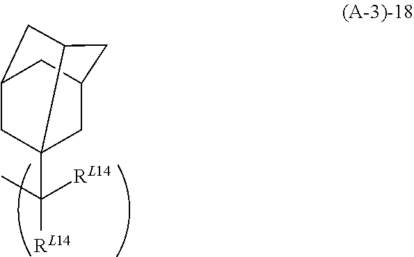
C([RL14])(C)([RL14])C12CC3CC1CC(C2)C3
